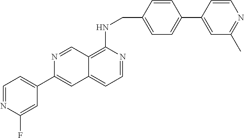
C1=CC(CNC2=C3C(=CC=N2)C=C(C2=CC=NC(F)=C2)N=C3)=CC=C1C1=CC(C)=NC=C1
